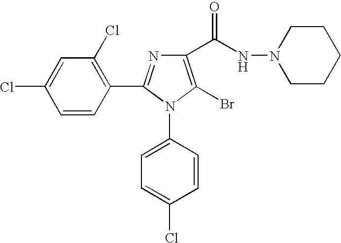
ClC1=CC(Cl)=C(C2=NC(C(NN3CCCCC3)=O)=C(Br)N2C2=CC=C(Cl)C=C2)C=C1
